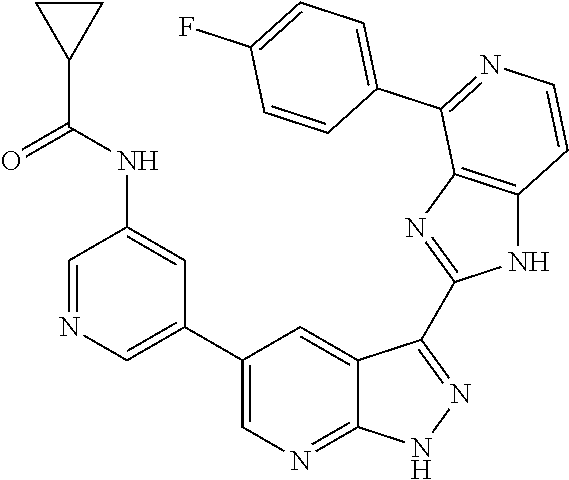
C1=NC=C(C2=CN=C3C(=C2)C(C2=NC4=C(N2)C=CN=C4C2=CC=C(F)C=C2)=NN3)C=C1NC(C1CC1)=O
